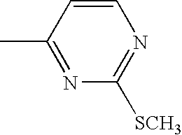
N1=C(C)C=CN=C1[SCH3]
